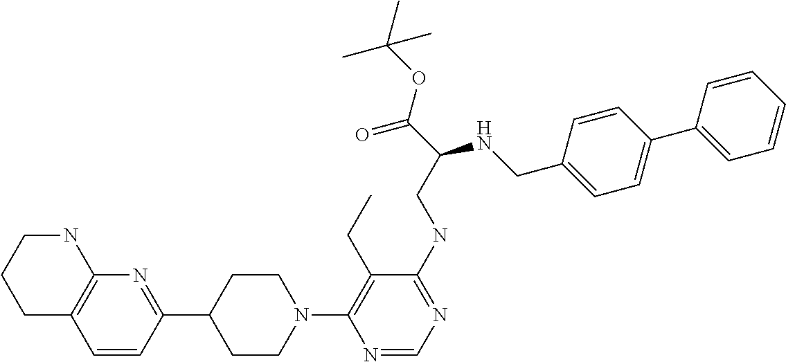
N1(C2=C(CC)C(NCC(C(=O)OC(C)(C)C)NCC3=CC=C(C4=CC=CC=C4)C=C3)=NC=N2)CCC(C2=NC3=C(C=C2)CCCN3)CC1
